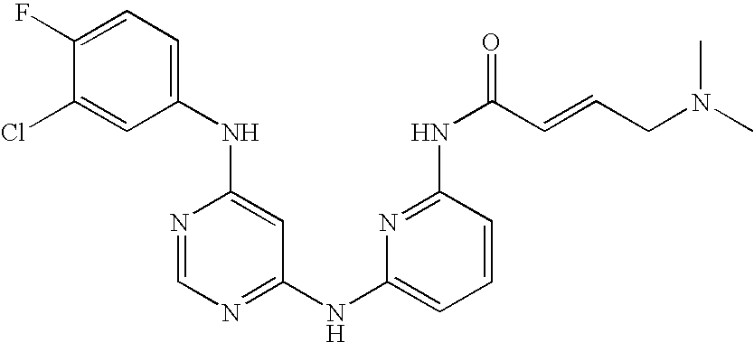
C1(NC2=CC=C(F)C(Cl)=C2)=CC(NC2=CC=CC(NC(C=CCN(C)C)=O)=N2)=NC=N1
